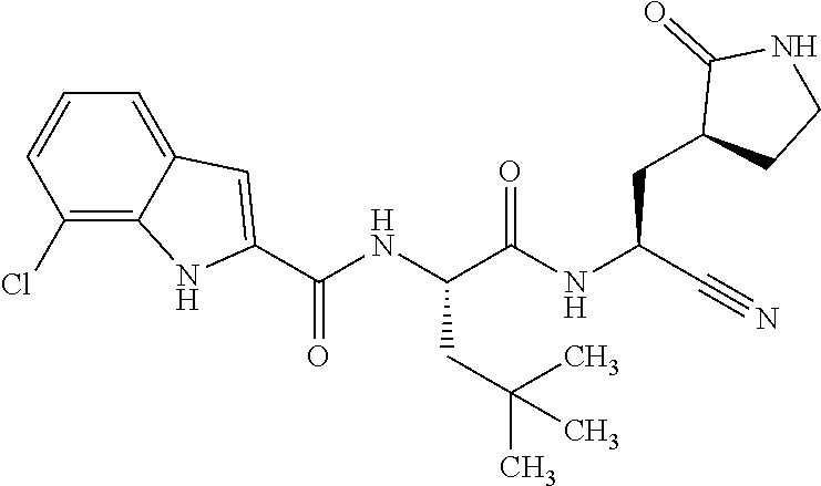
O=C(NC(C#N)CC1CCNC1=O)C(NC(C1=CC2=CC=CC(Cl)=C2N1)=O)CC(C)(C)C
